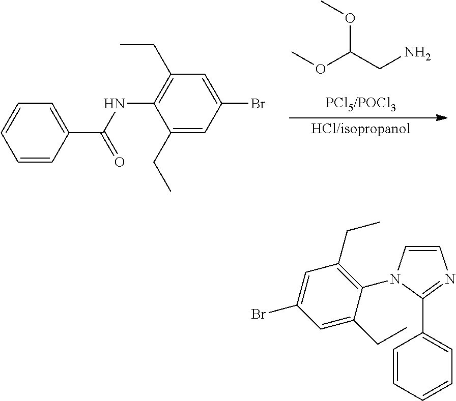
C1=CC(C(NC2=C(CC)C=C(Br)C=C2CC)=O)=CC=C1.O(C(CN)OC)C.C1=CN(C2=C(CC)C=C(Br)C=C2CC)C(C2=CC=CC=C2)=N1
